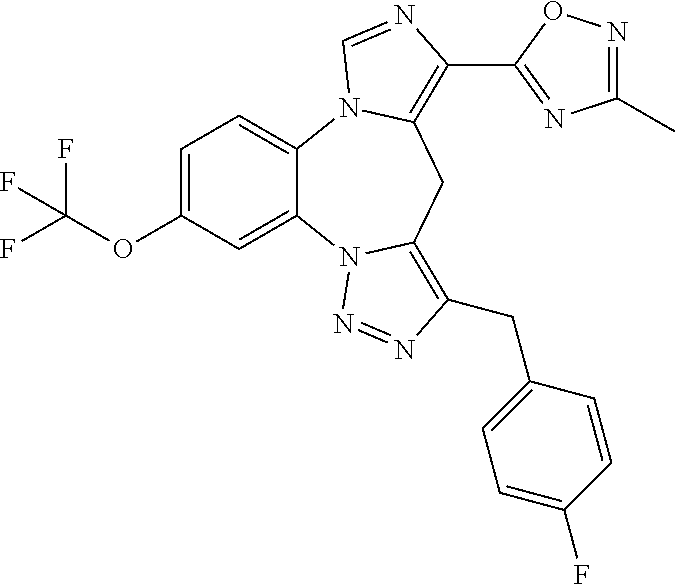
C1=C(OC(F)(F)F)C=C2C(=C1)N1C(=C(C3=NC(C)=NO3)N=C1)CC1=C(CC3=CC=C(F)C=C3)N=NN21
